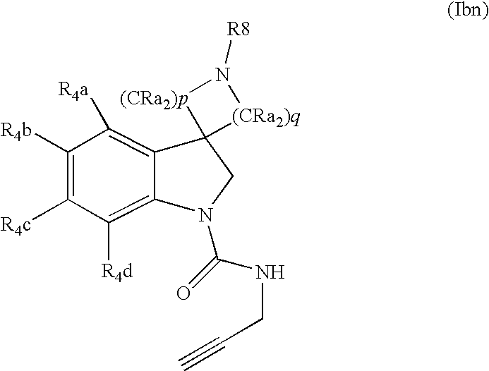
C1([R4b])=C([R4c])C([R4d])=C2C(=C1[R4a])C1(CN2C(=O)NCC#C)[(CRa2)q]N([R8])[(CRa2)p]1
